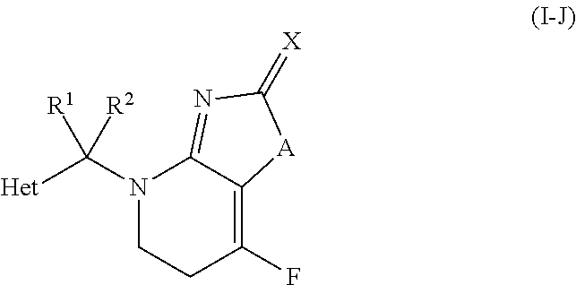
N1(C([Het])([R2])[R1])CCC(F)=C2C1=NC(=[X])[A]2
